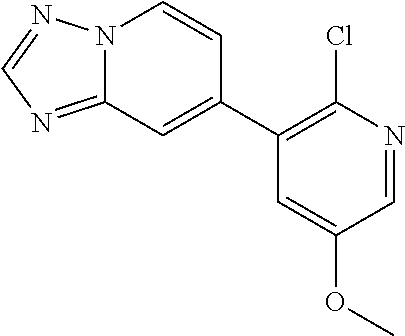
C12=NC=NN1C=CC(C1=C(Cl)N=CC(OC)=C1)=C2
